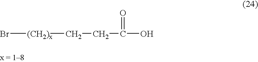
Br[(CH2)x]CCC(O)=O
